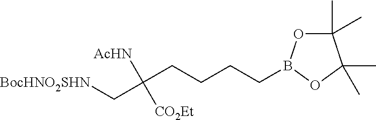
C1(C)(C)OB(CCCCC(C[BocHNO2SHN])([AcHN])[CO2Et])OC1(C)C
